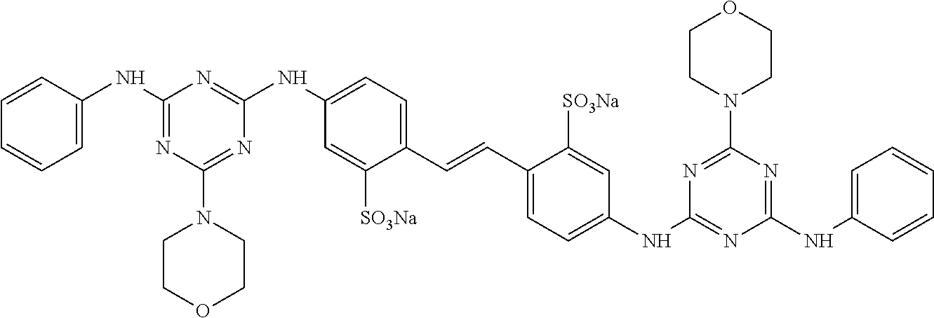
C1(C=CC2=CC=C(NC3=NC(NC4=CC=CC=C4)=NC(N4CCOCC4)=N3)C=C2[SO3Na])=CC=C(NC2=NC(NC3=CC=CC=C3)=NC(N3CCOCC3)=N2)C=C1[SO3Na]
